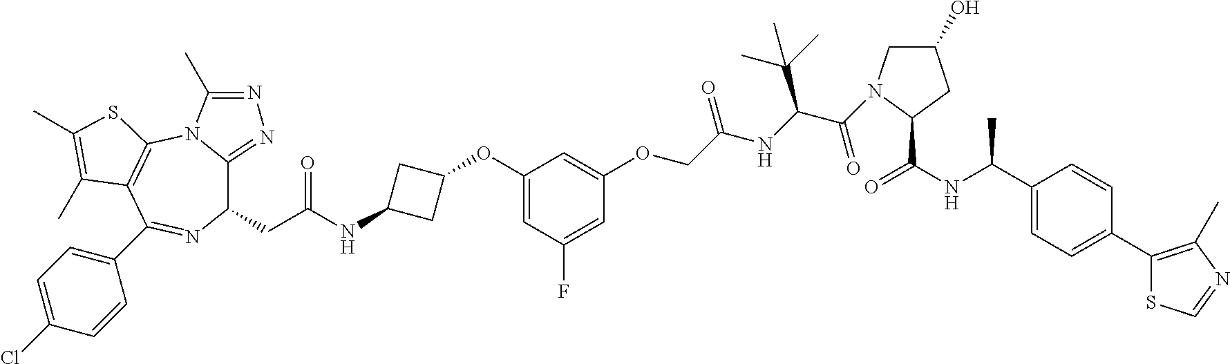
C1(CC(NC2CC(OC3=CC(F)=CC(OCC(=O)NC(C(C)(C)C)C(=O)N4CC(O)CC4C(=O)NC(C4=CC=C(C5=C(C)N=CS5)C=C4)C)=C3)C2)=O)C2=NN=C(C)N2C2=C(C(C3=CC=C(Cl)C=C3)=N1)C(C)=C(C)S2
